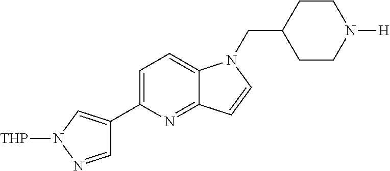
C1=C(C2=CN([THP])N=C2)N=C2C(=C1)N(CC1CCN([H])CC1)C=C2
